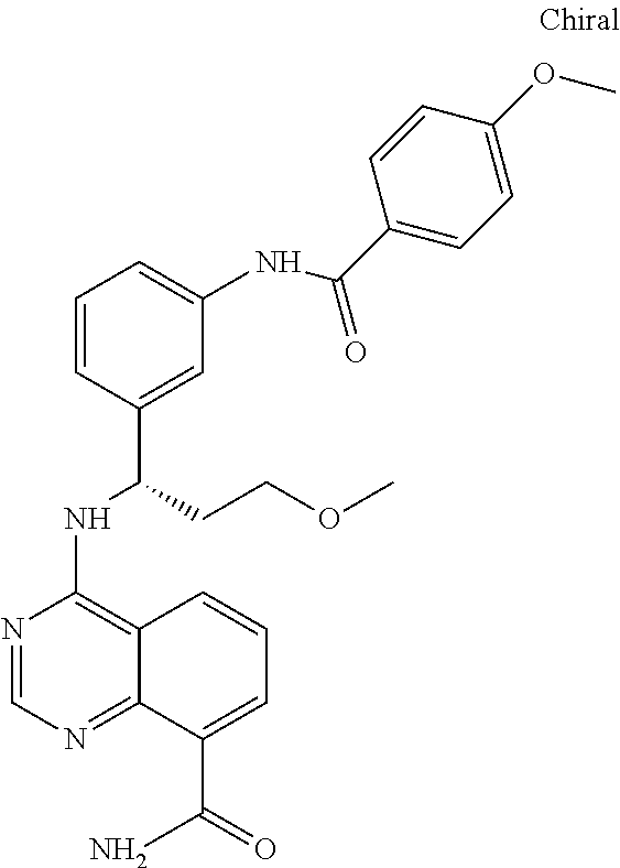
C1(NC(C2=CC=C(OC)C=C2)=O)=CC=CC(C(NC2=C3C(=NC=N2)C(C(=O)N)=CC=C3)CCOC)=C1
